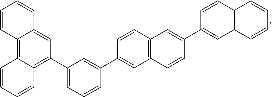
C1=CC2=C3C(=C(C4=CC=CC(C5=CC6=C(C=C5)C=C(C5=CC7=C(C=C5)C=CC=C7)C=C6)=C4)C=C2C=C1)C=CC=C3
